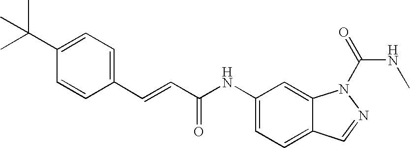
C(=CC(NC1=CC=C2C(=C1)N(C(NC)=O)N=C2)=O)C1=CC=C(C(C)(C)C)C=C1
